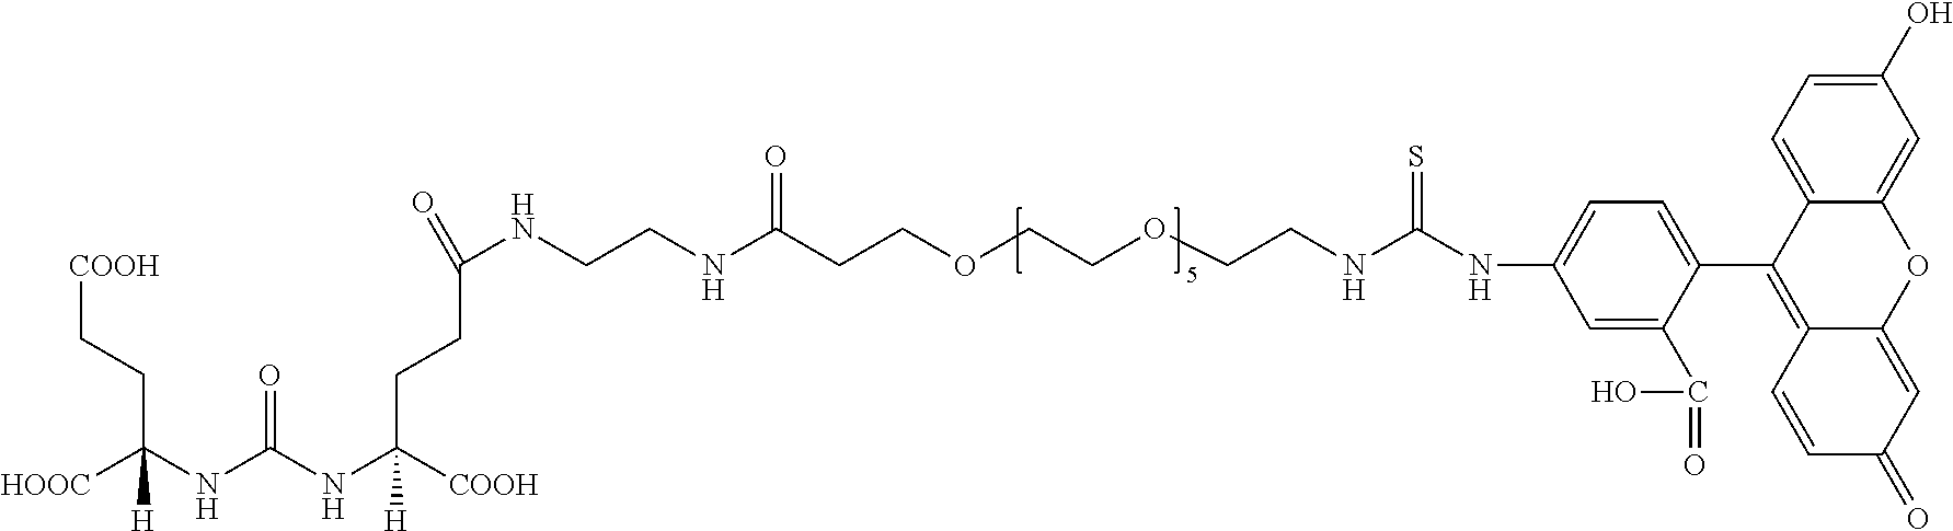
[COOH]CCC(NC(NC([COOH])([H])CCC(NCCNC(CCOCCOCCNC(NC1=CC=C(C2=C3C(=CC(=O)C=C3)OC3=CC(O)=CC=C23)C(C(=O)O)=C1)=S)=O)=O)=O)([HOOC])[H]
